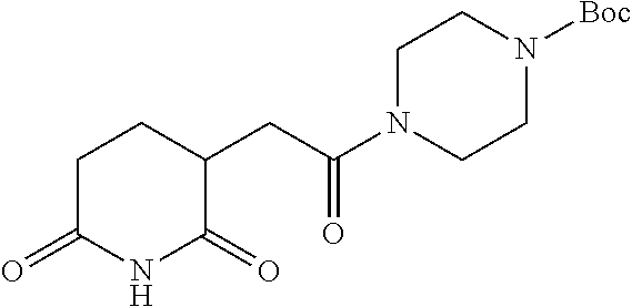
C1(CC(N2CCN([Boc])CC2)=O)CCC(=O)NC1=O
